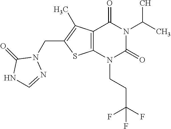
C12=C(N(CCC(F)(F)F)C(=O)N(C(C)C)C1=O)SC(CN1C(=O)NC=N1)=C2C
